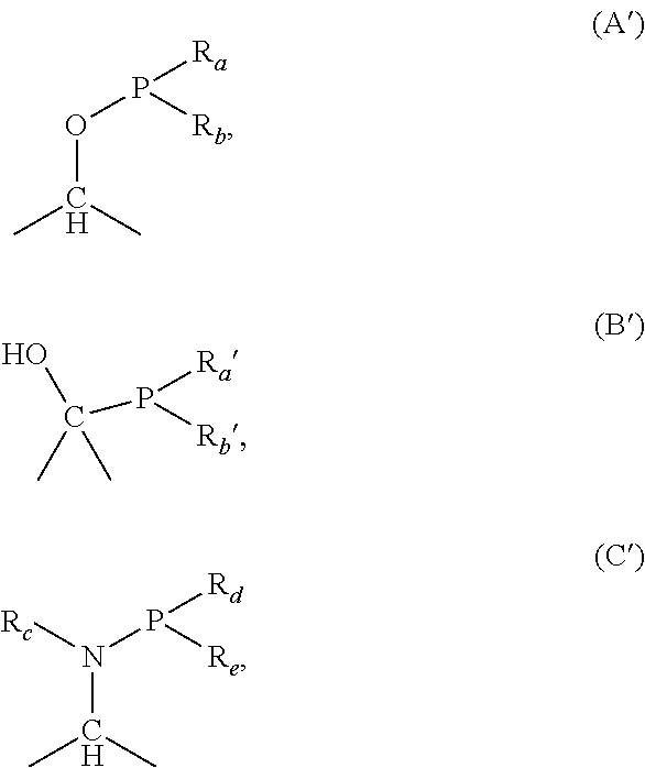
CC(C)OP([Ra])[Rb].CC(C)(O)P([Ra])[Rb].CC(C)N(P([Rd])[Re])[Rc]
